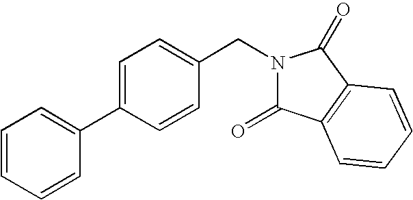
C1=CC=CC(C2=CC=C(CN3C(=O)C4=C(C3=O)C=CC=C4)C=C2)=C1
